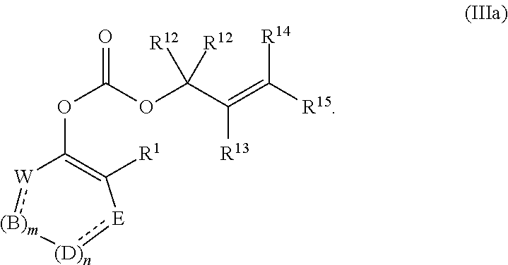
C(=O)(OC(C(=C([R15])[R14])[R13])([R12])[R12])OC1=C([R1])[E]:[(D)n][(B)m]:[W]1
